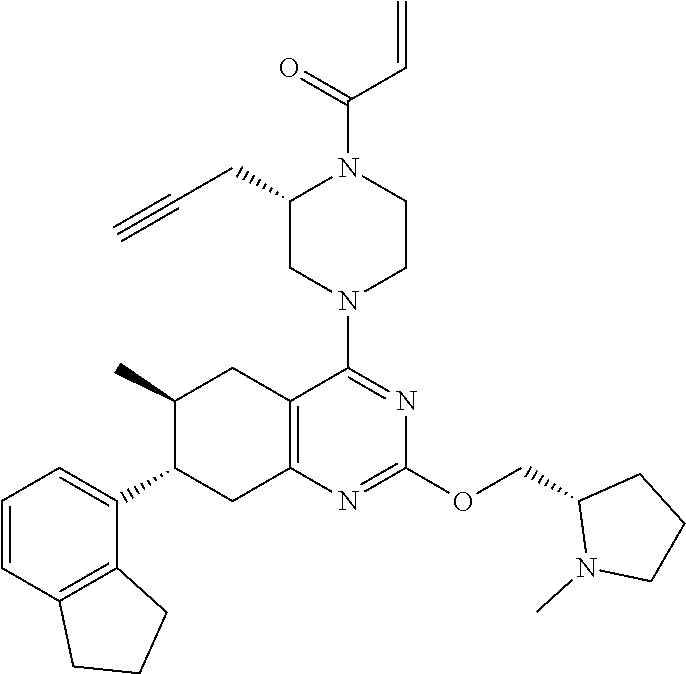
C12=C(C=CC=C1C1CC3=C(CC1C)C(N1CCN(C(=O)C=C)C(CC#C)C1)=NC(OCC1N(C)CCC1)=N3)CCC2
